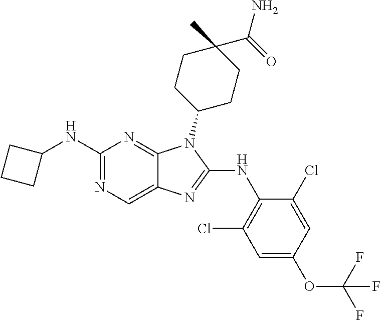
C1(NC2CCC2)=NC=C2C(=N1)N(C1CCC(C(=O)N)(C)CC1)C(NC1=C(Cl)C=C(OC(F)(F)F)C=C1Cl)=N2
